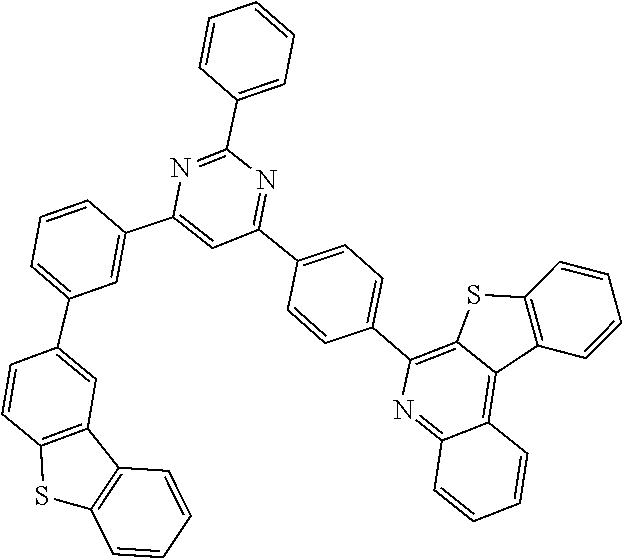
C1=C(C2=CC(C3=CC4=C(C=C3)SC3=C4C=CC=C3)=CC=C2)N=C(C2=CC=CC=C2)N=C1C1=CC=C(C2=C3SC4=C(C3=C3C(=N2)C=CC=C3)C=CC=C4)C=C1
